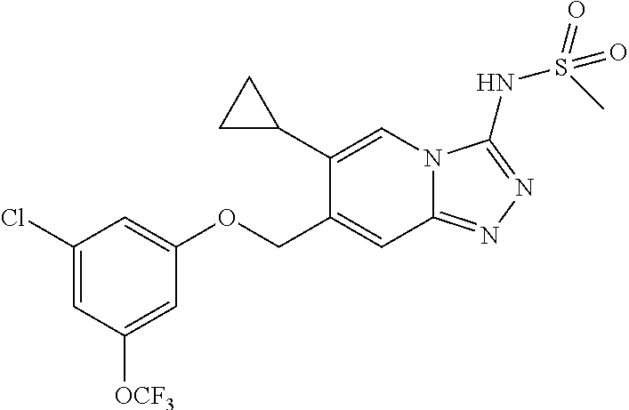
C1(Cl)=CC([OCF3])=CC(OCC2=CC3=NN=C(NS(=O)(C)=O)N3C=C2C2CC2)=C1
